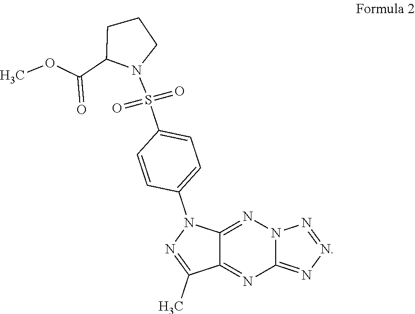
C12=NN3C(=NN=N3)N=C1C(C)=NN2C1=CC=C(S(N2CCCC2C(OC)=O)(=O)=O)C=C1
